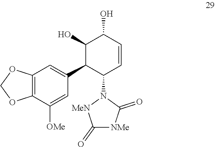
C12=C(C([OMe])=CC(C3C(N4[MeN]C(=O)[NMe]C4=O)C=CC(O)C3O)=C1)OCO2
